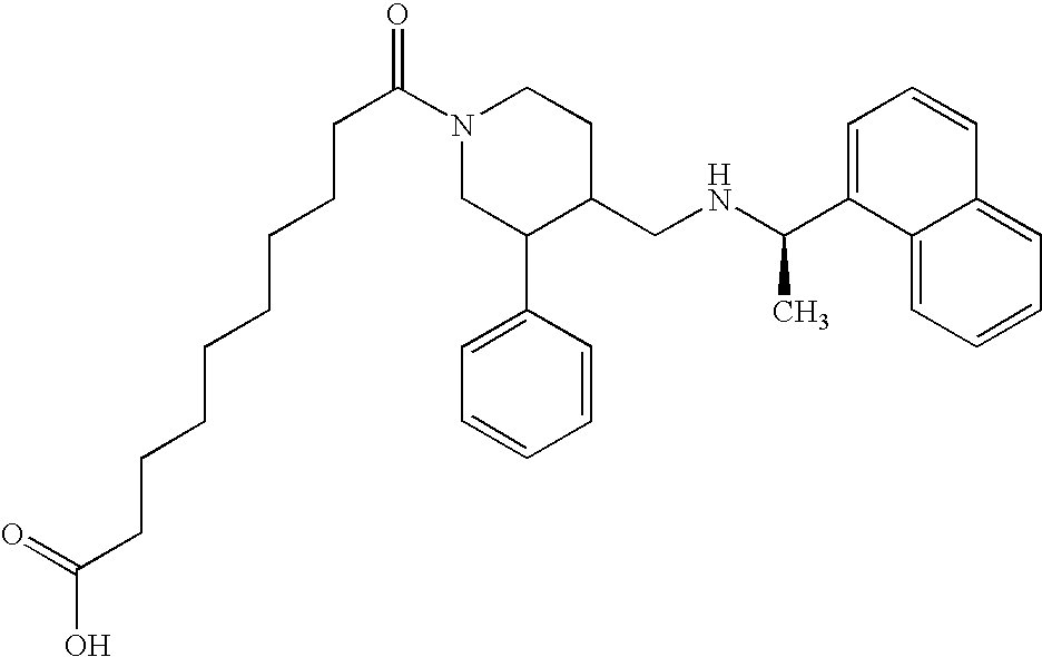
C(C(N1CC(C2=CC=CC=C2)C(CNC(C2=CC=CC3=CC=CC=C23)C)CC1)=O)CCCCCCCC(O)=O
